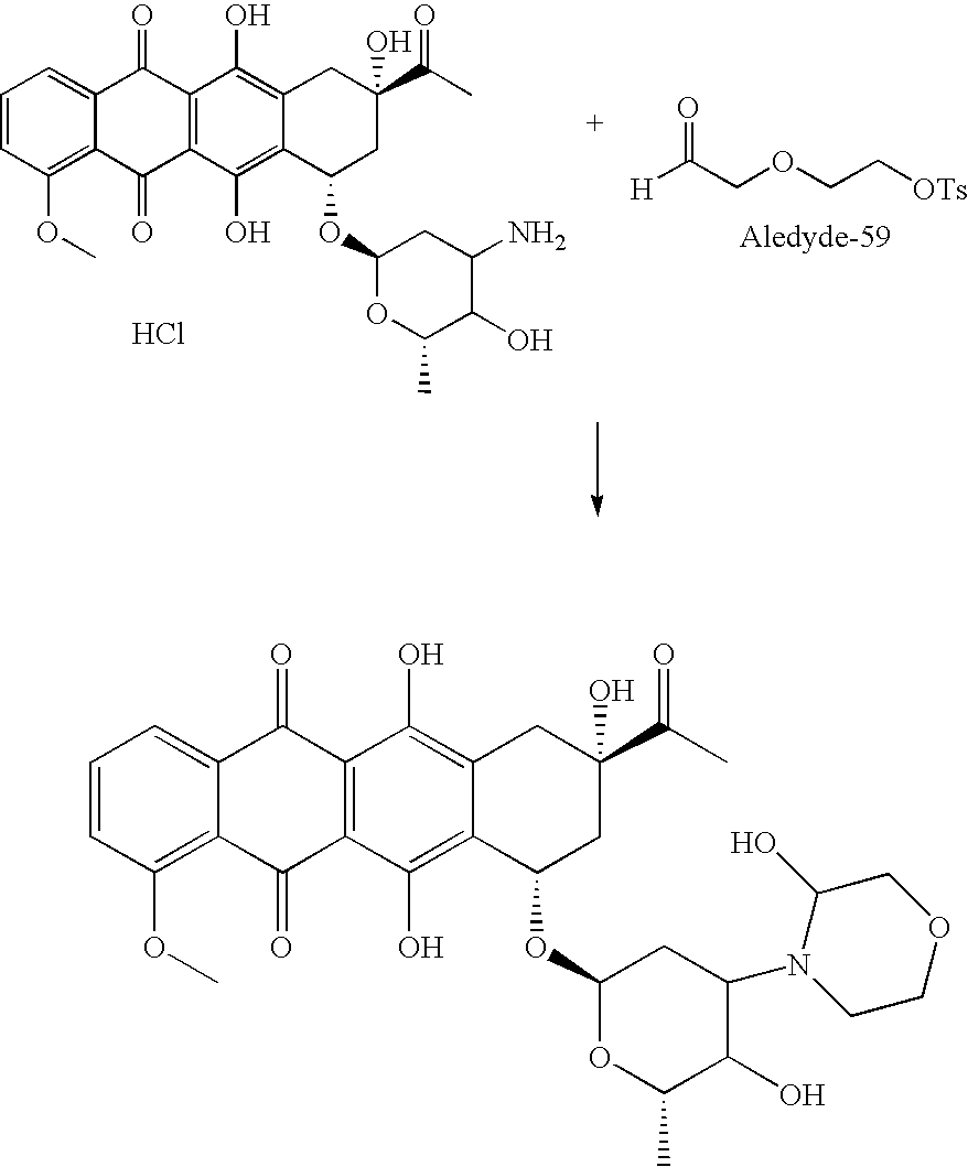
C1=CC(OC)=C2C(=C1)C(=O)C1=C(C2=O)C(O)=C2C(=C1O)CC(C(=O)C)(O)CC2OC1OC(C)C(O)C(N)C1.[H]C(COCC[OTs])=O.Cl.C1=CC(OC)=C2C(=C1)C(=O)C1=C(C2=O)C(O)=C2C(=C1O)CC(C(=O)C)(O)CC2OC1OC(C)C(O)C(N2C(O)COCC2)C1
